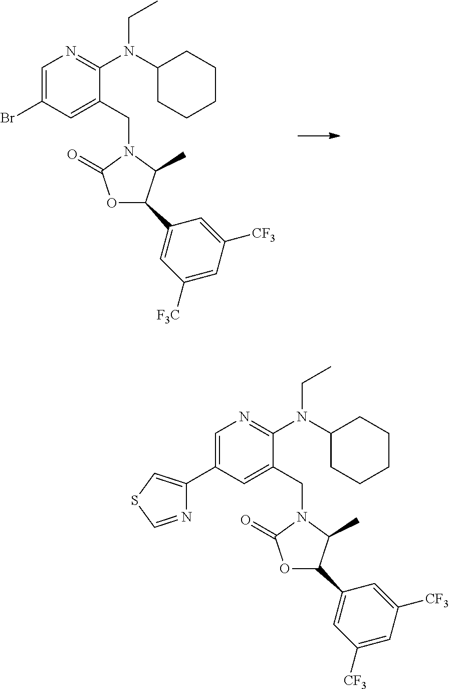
C1=C(Br)C=C(CN2C(=O)OC(C3=CC([F3C])=CC([CF3])=C3)C2C)C(N(C2CCCCC2)CC)=N1.C1=C(C2=CSC=N2)C=C(CN2C(=O)OC(C3=CC([CF3])=CC([CF3])=C3)C2C)C(N(C2CCCCC2)CC)=N1
